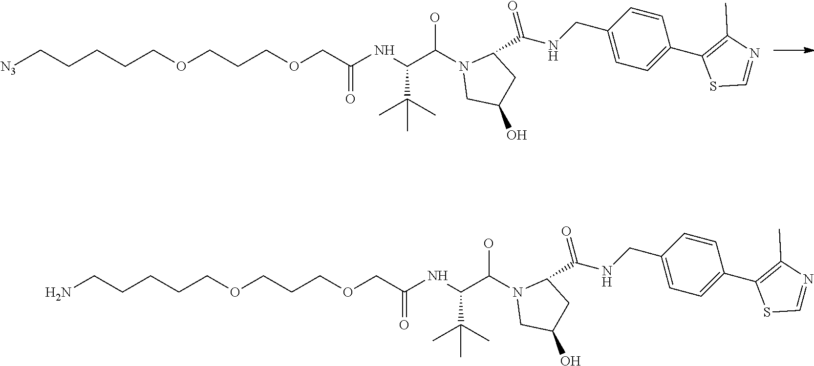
[N3]CCCCCOCCCOCC(NC(C(C)(C)C)C(O)N1CC(O)CC1C(=O)NCC1=CC=C(C2=C(C)N=CS2)C=C1)=O.NCCCCCOCCCOCC(NC(C(C)(C)C)C(O)N1CC(O)CC1C(=O)NCC1=CC=C(C2=C(C)N=CS2)C=C1)=O
